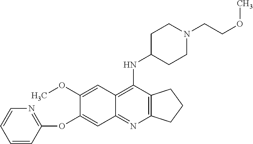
C12=C(C(NC3CCN(CCOC)CC3)=C3C(=N1)C=C(OC1=NC=CC=C1)C(OC)=C3)CCC2
